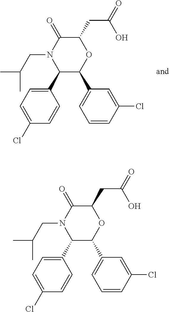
C1(C2=CC=C(Cl)C=C2)C(C2=CC=CC(Cl)=C2)OC(CC(=O)O)C(=O)N1CC(C)C.C1(C2=CC=C(Cl)C=C2)C(C2=CC=CC(Cl)=C2)OC(CC(=O)O)C(=O)N1CC(C)C
